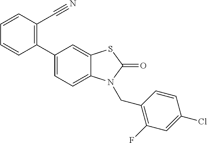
C1(C2=CC=C3C(=C2)SC(=O)N3CC2=C(F)C=C(Cl)C=C2)=C(C#N)C=CC=C1
